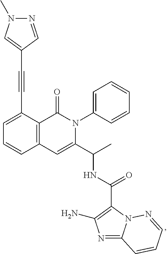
C1=C(C#CC2=CN(C)N=C2)C2=C(C=C1)C=C(C(C)NC(=O)C1=C(N)N=C3N1N=CC=C3)N(C1=CC=CC=C1)C2=O
